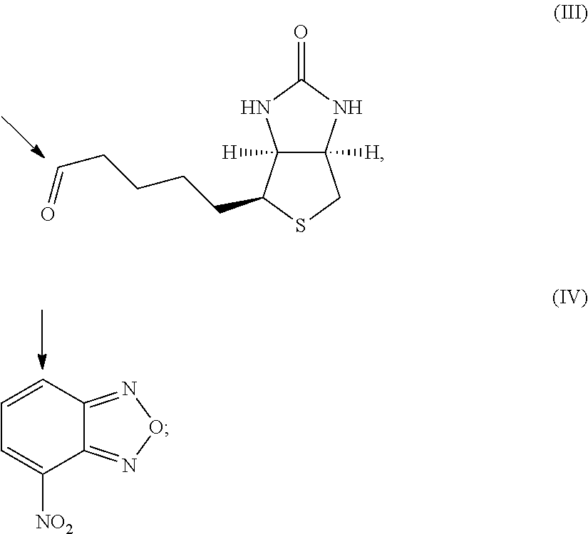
C12([H])C([H])(NC(=O)N1)CSC2CCCCC=O.C1=CC2=NON=C2C([NO2])=C1
